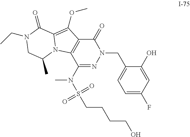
C1(N(S(=O)(=O)CCCCO)C)=NN(CC2=CC=C(F)C=C2O)C(=O)C2=C1N1C(=C2OC)C(=O)N(CC)CC1C
